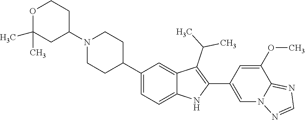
N1(C2CCOC(C)(C)C2)CCC(C2=CC=C3C(=C2)C(C(C)C)=C(C2=CN4C(=NC=N4)C(OC)=C2)N3)CC1
